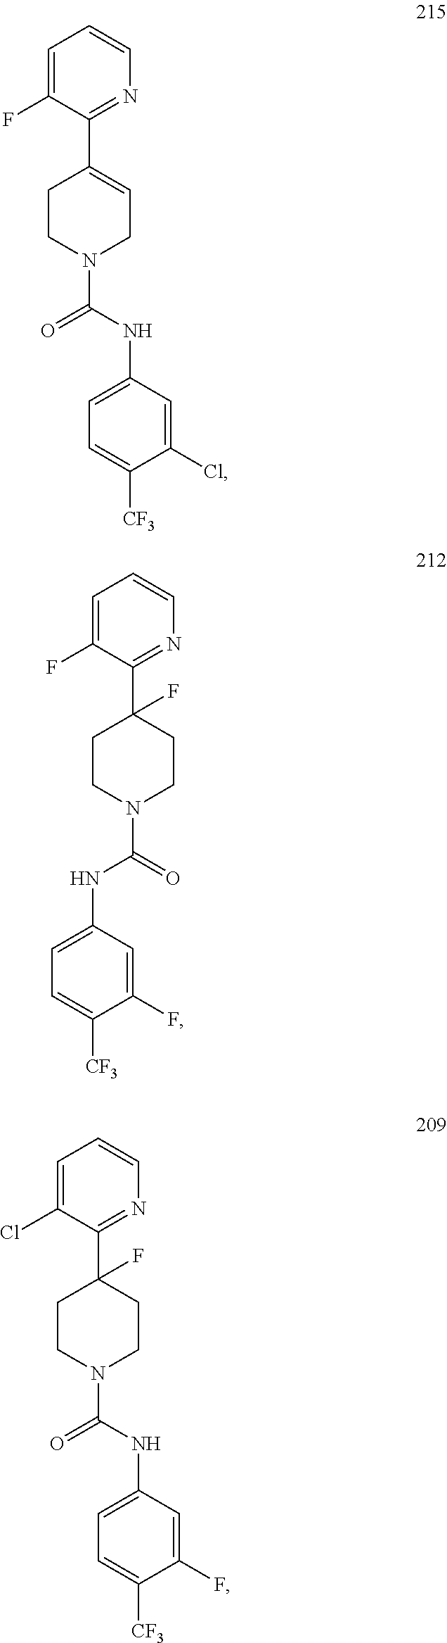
C1=CN=C(C2=CCN(C(=O)NC3=CC=C([CF3])C(Cl)=C3)CC2)C(F)=C1.C1=CN=C(C2(F)CCN(C(NC3=CC=C([CF3])C(F)=C3)=O)CC2)C(F)=C1.C1=CN=C(C2(F)CCN(C(=O)NC3=CC=C([CF3])C(F)=C3)CC2)C(Cl)=C1
